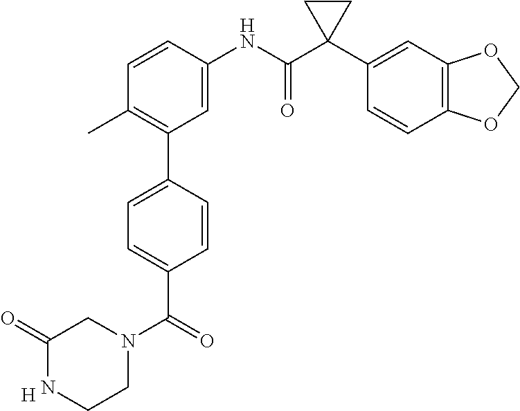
C1=CC(NC(C2(C3=CC4=C(C=C3)OCO4)CC2)=O)=CC(C2=CC=C(C(=O)N3CCNC(=O)C3)C=C2)=C1C.[H]
